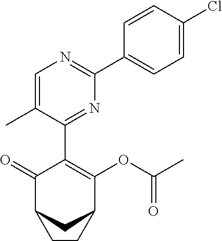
C1(C2=C(OC(C)=O)C3CC(C2=O)CC3)=NC(C2=CC=C(Cl)C=C2)=NC=C1C
